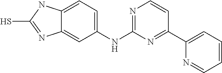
C1(NC2=NC=CC(C3=CC=CC=N3)=N2)=CC=C2C(=C1)N=C(S)N2
